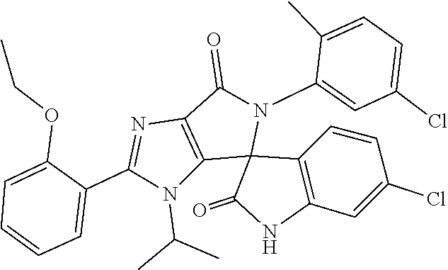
C1(N2C3(C4=C(NC3=O)C=C(Cl)C=C4)C3=C(N=C(C4=CC=CC=C4OCC)N3C(C)C)C2=O)=CC(Cl)=CC=C1C
